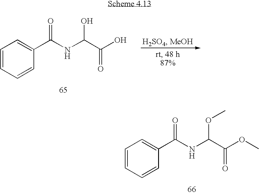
C1=CC=CC(C(NC(C(OC)=O)OC)=O)=C1.C1=CC=CC(C(NC(C(O)=O)O)=O)=C1
